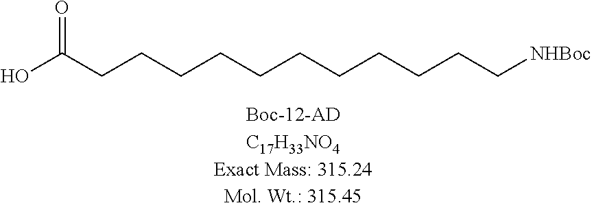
OC(CCCCCCCCCCC[NHBoc])=O
